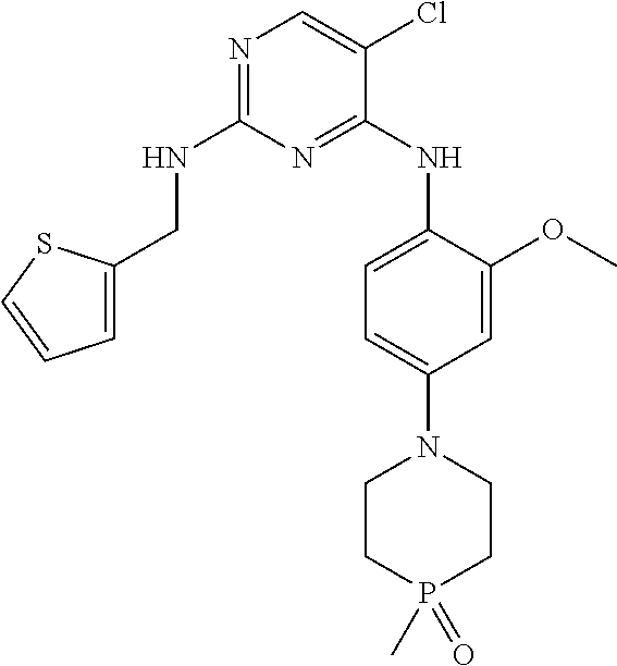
N1=C(NCC2=CC=CS2)N=C(NC2=CC=C(N3CCP(C)(=O)CC3)C=C2OC)C(Cl)=C1
